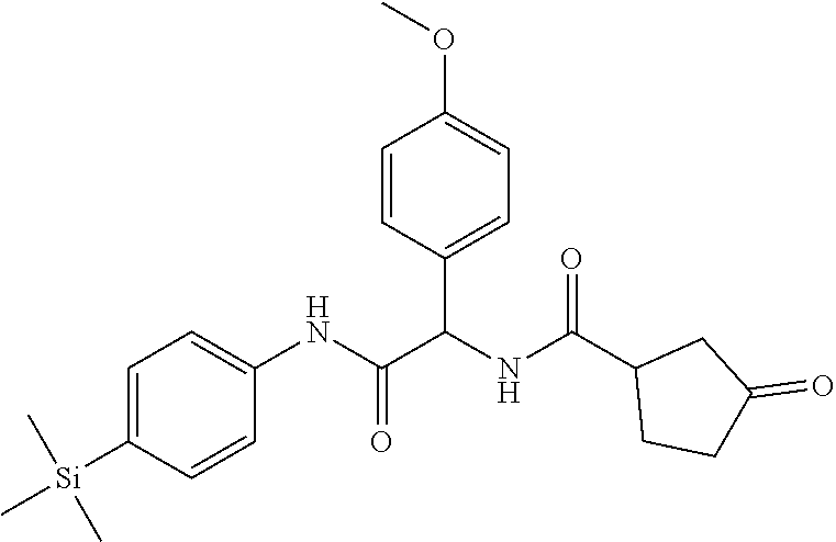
C1=C([Si](C)(C)C)C=CC(NC(=O)C(NC(C2CCC(=O)C2)=O)C2=CC=C(OC)C=C2)=C1
